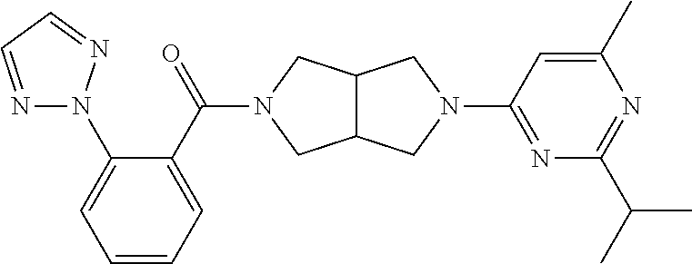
N1=CC=NN1C1=CC=CC=C1C(=O)N1CC2C(C1)CN(C1=NC(C(C)C)=NC(C)=C1)C2
